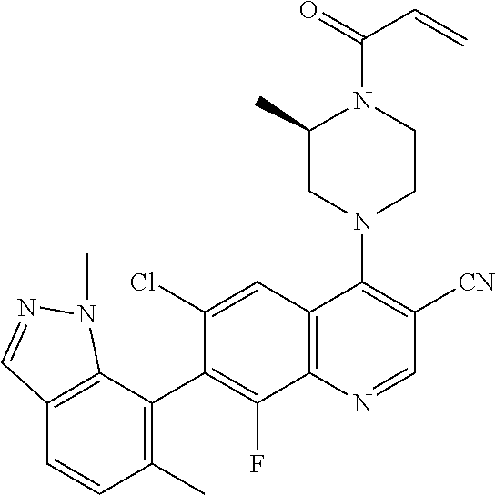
C12=C(C(C3=C(F)C4=C(C=C3Cl)C(N3CCN(C(=O)C=C)C(C)C3)=C([CN])C=N4)=C(C)C=C1)N(C)N=C2
